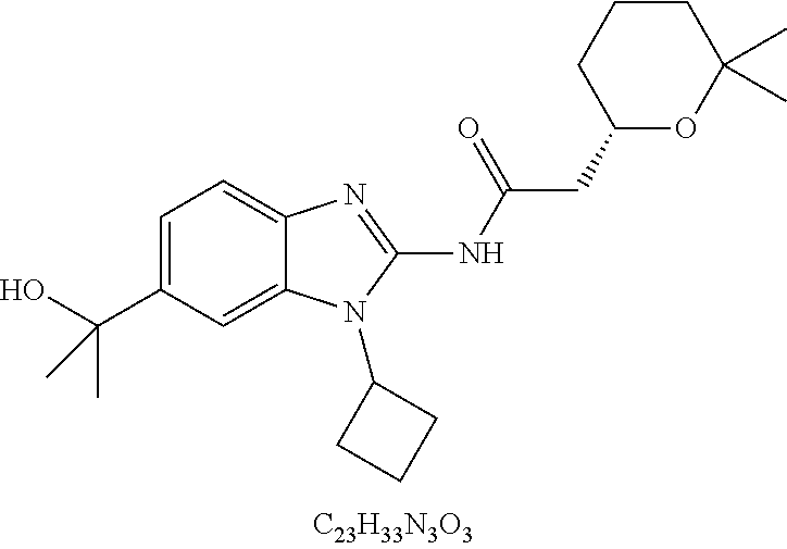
C1=C(C(C)(O)C)C=C2C(=C1)N=C(NC(=O)CC1OC(C)(C)CCC1)N2C1CCC1
